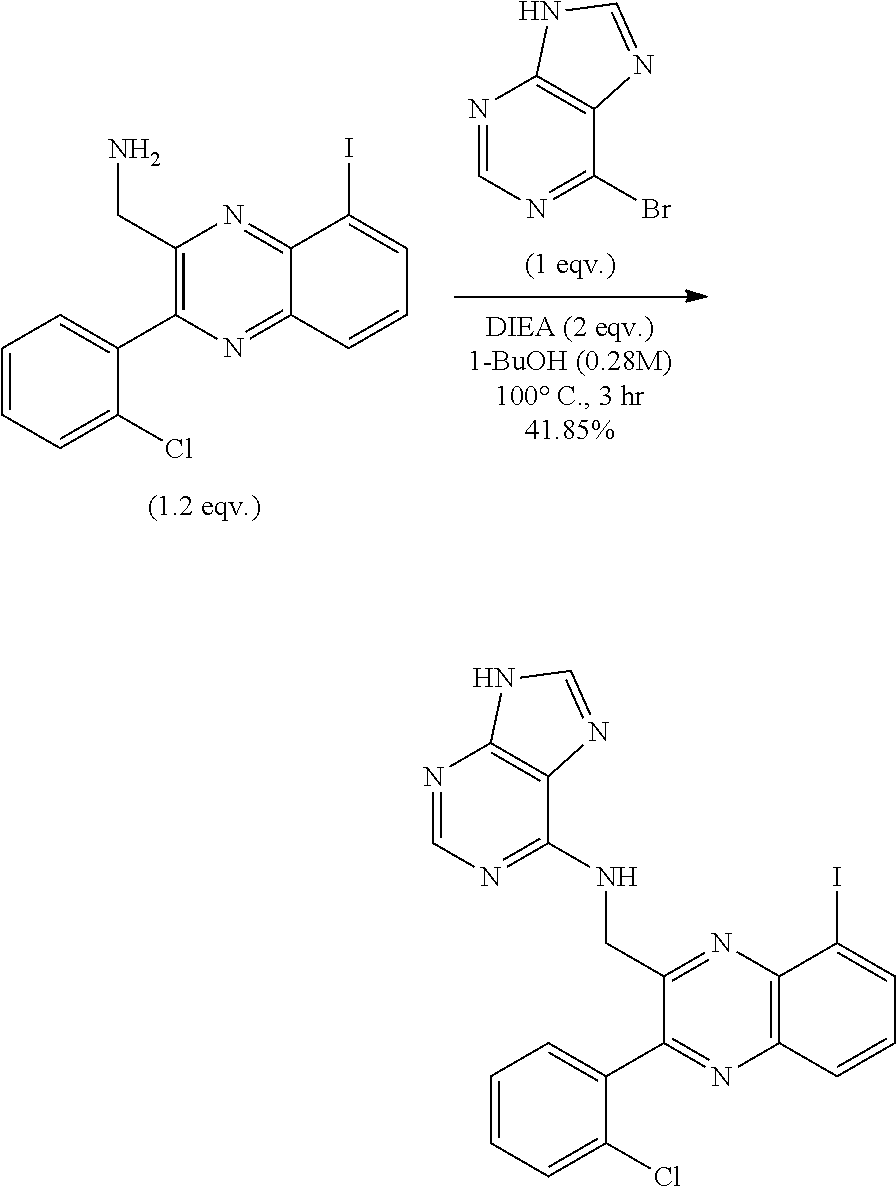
N1=CN=C(Br)C2=C1NC=N2.C12=NC(C3=CC=CC=C3Cl)=C(CN)N=C1C(I)=CC=C2.C12=C(C(I)=CC=C1)N=C(CNC1=NC=NC3=C1N=CN3)C(C1=CC=CC=C1Cl)=N2
